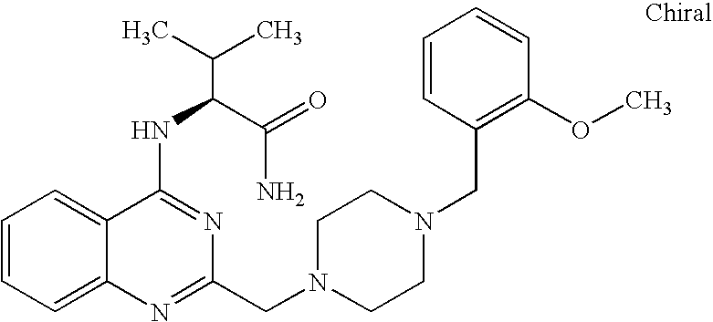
C1=CC=C2C(=C1)C(NC(C(N)=O)C(C)C)=NC(CN1CCN(CC3=C(OC)C=CC=C3)CC1)=N2
